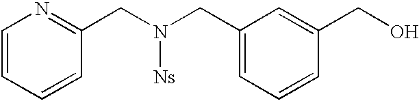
C1=CC=CC(CN(CC2=CC=CC(CO)=C2)[Ns])=N1
